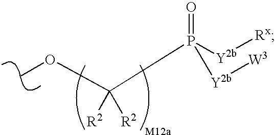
C(P([Y2b][Rx])(=O)[Y2b][W3])([R2])([R2])OC
